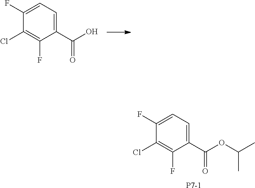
C1(F)=CC=C(C(O)=O)C(F)=C1Cl.C1(F)=CC=C(C(OC(C)C)=O)C(F)=C1Cl.[P7-1]
